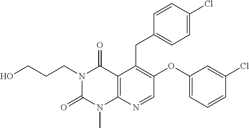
C1=CC(Cl)=CC=C1CC1=C(OC2=CC=CC(Cl)=C2)C=NC2=C1C(=O)N(CCCO)C(=O)N2C
